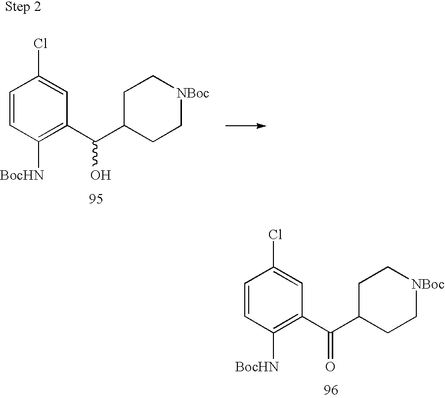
C1=CC([BocHN])=C(C(C2CC[NBoc]CC2)O)C=C1Cl.C1=CC([BocHN])=C(C(C2CC[NBoc]CC2)=O)C=C1Cl
